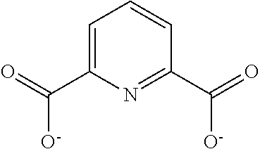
C1=C(C(=O)[O-])N=C(C(=O)[O-])C=C1
